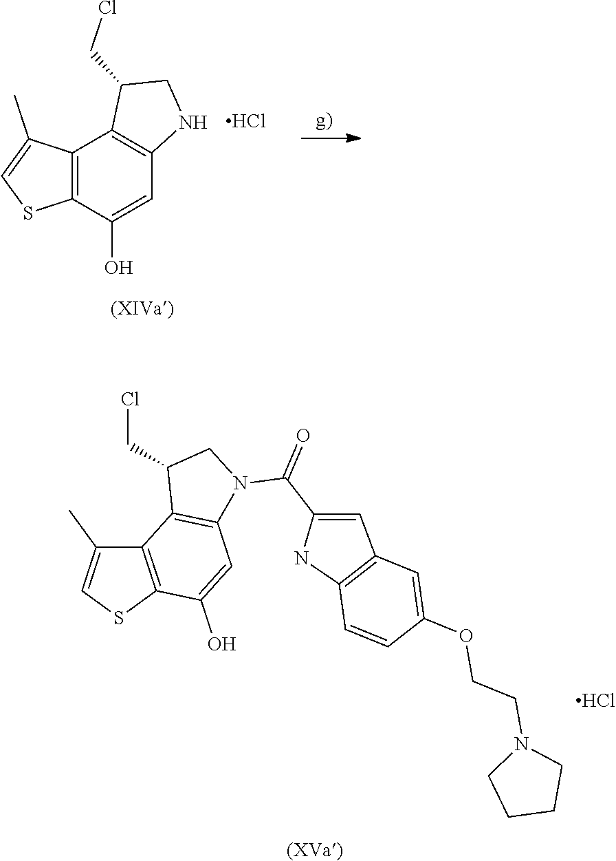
C12=C(C(O)=CC3=C1C(CCl)CN3C(C1=CC3=C(N1)C=CC(OCCN1CCCC1)=C3)=O)SC=C2C.Cl.C12=C(C(O)=CC3=C1C(CCl)CN3)SC=C2C.Cl
